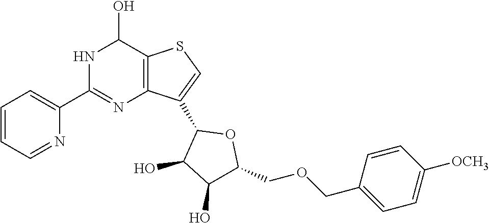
C1=CC=NC(C2=NC3=C(C(O)N2)SC=C3C2C(O)C(O)C(COCC3=CC=C([OCH3])C=C3)O2)=C1
